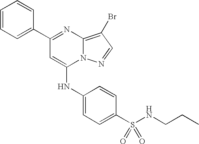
C1=C(C2=NC3=C(Br)C=NN3C(NC3=CC=C(S(NCCC)(=O)=O)C=C3)=C2)C=CC=C1
